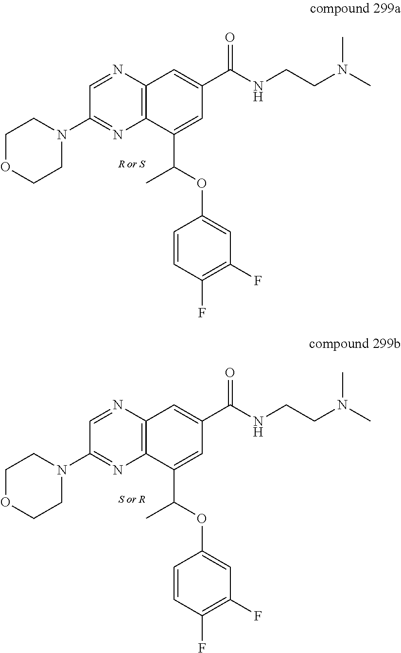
C1(N2CCOCC2)=NC2=C(N=C1)C=C(C(NCCN(C)C)=O)C=C2C(OC1=CC(F)=C(F)C=C1)C.C1(N2CCOCC2)=NC2=C(N=C1)C=C(C(NCCN(C)C)=O)C=C2C(OC1=CC(F)=C(F)C=C1)C
